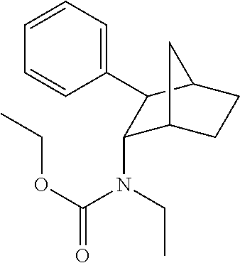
C1=CC=C(C2C(N(CC)C(OCC)=O)C3CCC2C3)C=C1
